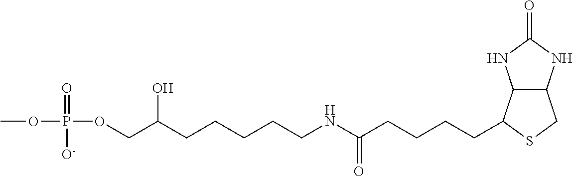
COP(=O)([O-])OCC(CCCCCNC(CCCCC1C2C(CS1)NC(=O)N2)=O)O
